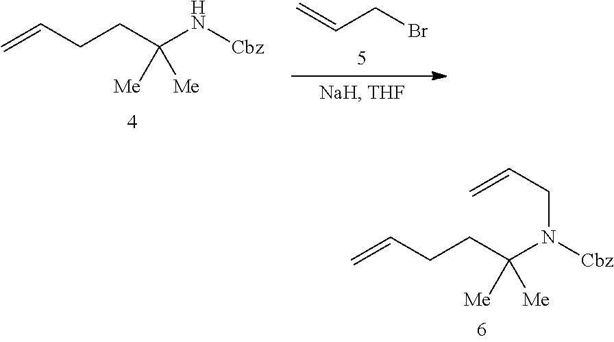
C(CBr)=C.C=CCCC(N[Cbz])([Me])[Me].C=CCCC(N([Cbz])CC=C)([Me])[Me]
